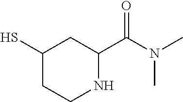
C1(S)CCNC(C(N(C)C)=O)C1
